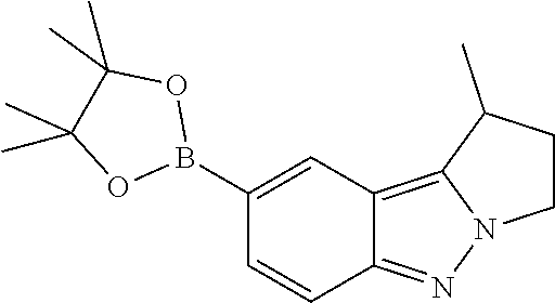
CC1(C)C(C)(C)OB(C2=CC3=C4N(N=C3C=C2)CCC4C)O1
